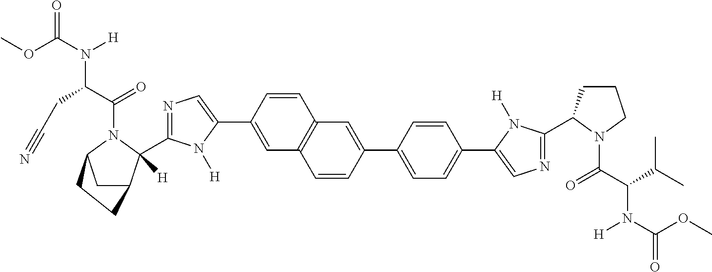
COC(N([H])C(C(=O)N1C([H])(C2=NC=C(C3=CC4=C(C=C3)C=C(C3=CC=C(C5=CN=C(C6CCCN6C(C(C(C)C)N(C(OC)=O)[H])=O)N5[H])C=C3)C=C4)N2[H])C2CC1CC2)CC#N)=O
